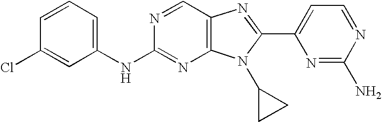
C1=CC=C(NC2=NC3=C(C=N2)N=C(C2=CC=NC(N)=N2)N3C2CC2)C=C1Cl
